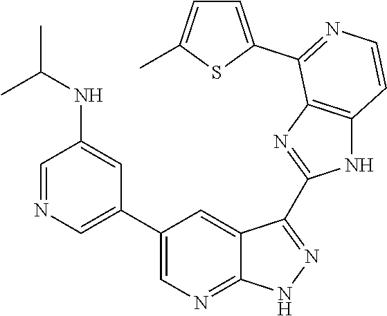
C1=NC=C(C2=CN=C3C(=C2)C(C2=NC4=C(N2)C=CN=C4C2=CC=C(C)S2)=NN3)C=C1NC(C)C
